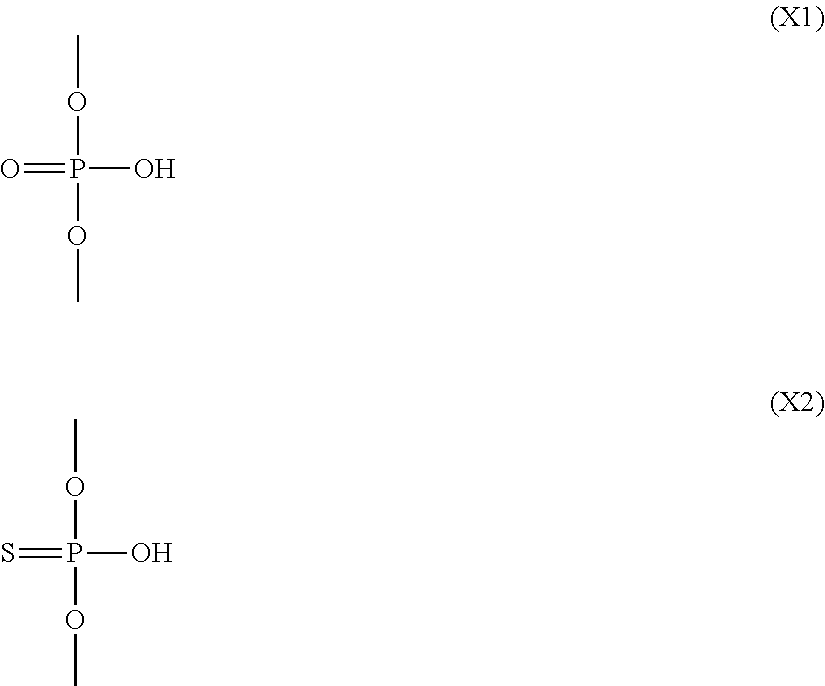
O=P(O)(OC)OC.S=P(O)(OC)OC
